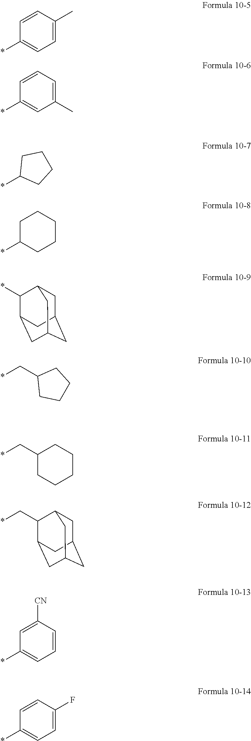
*C1=CC=C(C)C=C1.*C1=CC(C)=CC=C1.*C1CCCC1.*C1CCCCC1.*C1C2CC3CC(CC1C3)C2.*CC1CCCC1.*CC1CCCCC1.C1C2CC3CC(C(C*)C1C3)C2.*C1=CC=CC([CN])=C1.*C1=CC=C(F)C=C1
